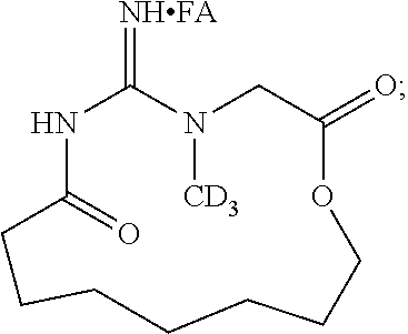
N1C(=O)CCCCCCCOC(=O)CN([CD3])C1=[NHFA]
